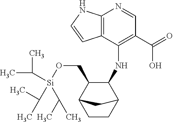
C12=C(C(NC3C(CO[Si](C(C)C)(C(C)C)C(C)C)C4CCC3C4)=C(C(=O)O)C=N1)C=CN2
